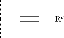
C(C)(C#C[Re])C
